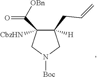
C1(CC=C)([H])C(C([OBn])=O)([CbzHN])CN([Boc])C1
